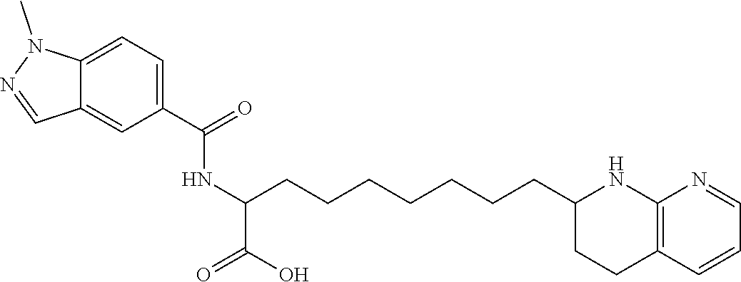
C(C1CCC2=C(N1)N=CC=C2)CCCCCCC(NC(C1=CC=C2C(=C1)C=NN2C)=O)C(O)=O
